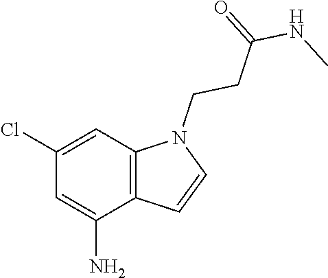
C(CN1C2=C(C(N)=CC(Cl)=C2)C=C1)C(=O)NC
